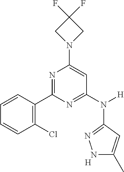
N1(C2=CC(N([H])C3=NNC(C)=C3)=NC(C3=C(Cl)C=CC=C3)=N2)CC(F)(F)C1.[H]
